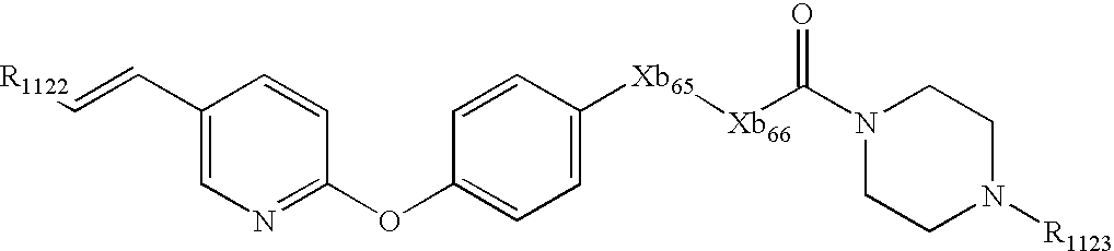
C1(C=C[R1122])=CN=C(OC2=CC=C([Xb65][Xb66]C(N3CCN([R1123])CC3)=O)C=C2)C=C1
